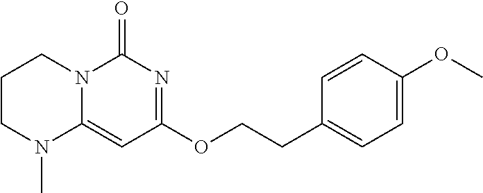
C1CN(C)C2=CC(OCCC3=CC=C(OC)C=C3)=NC(=O)N2C1
